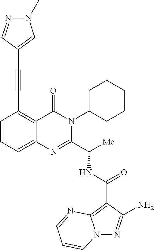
N(C(C1=NC2=CC=CC(C#CC3=CN(C)N=C3)=C2C(=O)N1C1CCCCC1)[Me])C(C1=C2N(N=C1N)C=CC=N2)=O
